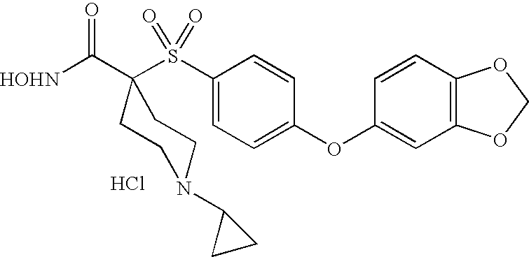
Cl.[HOHN]C(=O)C1(S(C2=CC=C(OC3=CC4=C(C=C3)OCO4)C=C2)(=O)=O)CCN(C2CC2)CC1
